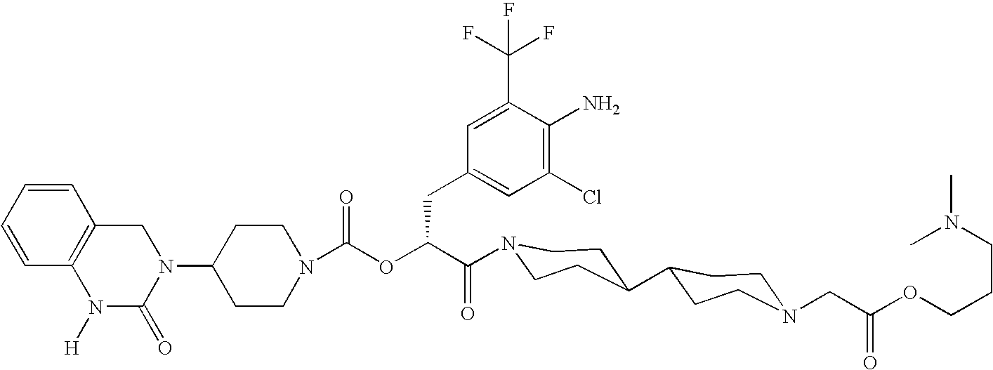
N1(C2CCN(C(OC(C(=O)N3CCC(C4CCN(CC(OCCCN(C)C)=O)CC4)CC3)CC3=CC(Cl)=C(N)C(C(F)(F)F)=C3)=O)CC2)CC2=C(N([H])C1=O)C=CC=C2
